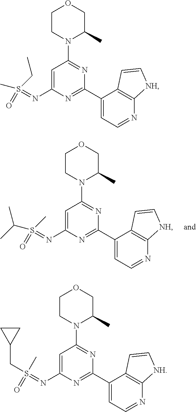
C1CN(C2=NC(C3=CC=NC4=C3C=C[NH]4)=NC(N=S(=O)(C)C(C)C)=C2)C(C)CO1.C1CN(C2=NC(C3=CC=NC4=C3C=C[NH]4)=NC(N=S(=O)(CC)C)=C2)C(C)CO1.C1CN(C2=NC(C3=CC=NC4=C3C=C[NH]4)=NC(N=S(=O)(CC3CC3)C)=C2)C(C)CO1
